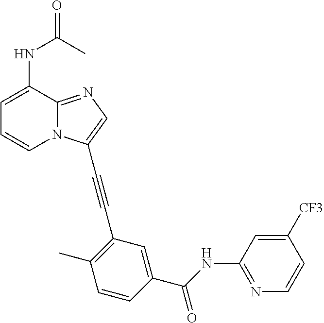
C1=C(NC(=O)C)C2=NC=C(C#CC3=C(C)C=CC(C(NC4=NC=CC([CF3])=C4)=O)=C3)N2C=C1
